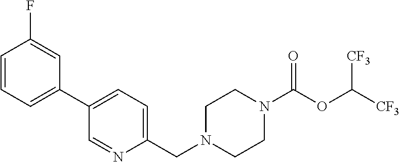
C1(C2=CC=CC(F)=C2)=CC=C(CN2CCN(C(OC([CF3])[CF3])=O)CC2)N=C1
